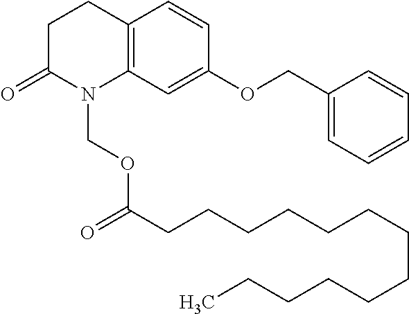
C1C(=O)N(COC(CCCCCCCCCCCCC)=O)C2=C(C1)C=CC(OCC1=CC=CC=C1)=C2
